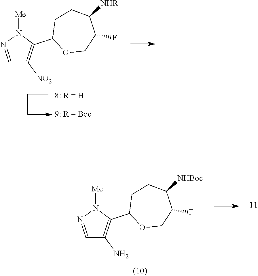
C1=NN([Me])C(C2OCC(F)C([NHR])CC2)=C1[NO2].C1=NN([Me])C(C2OCC(F)C([NHBoc])CC2)=C1N
